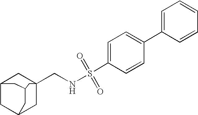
C12CC3CC(CNS(=O)(=O)C4=CC=C(C5=CC=CC=C5)C=C4)(C1)CC(C2)C3
